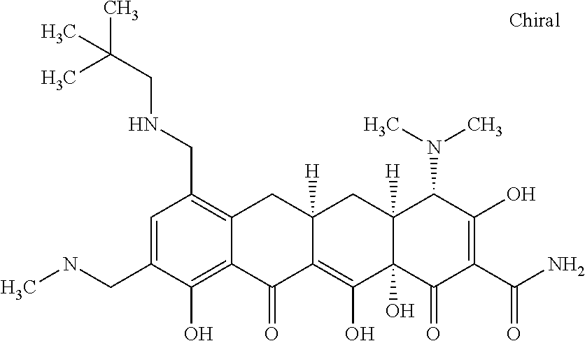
C1=C(CNC)C(O)=C2C(=C1CNCC(C)(C)C)CC1([H])C(=C(O)C3(O)C([H])(C1)C(N(C)C)C(O)=C(C(N)=O)C3=O)C2=O
